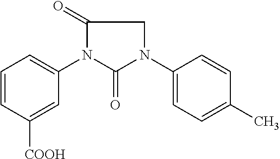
C1=CC([COOH])=CC(N2C(=O)N(C3=CC=C(C)C=C3)CC2=O)=C1
